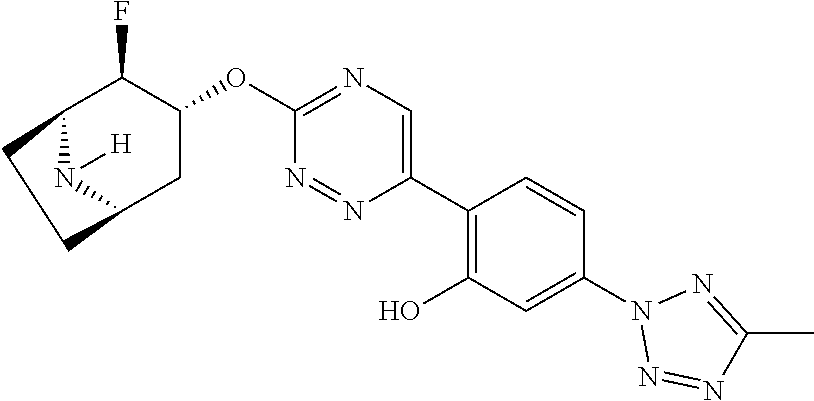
C12N([H])C(CC(OC3=NC=C(C4=C(O)C=C(N5N=NC(C)=N5)C=C4)N=N3)C1F)CC2
